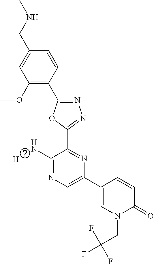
C1(OC)=C(C2=NN=C(C3=NC(C4=CN(CC(F)(F)F)C(=O)C=C4)=CN=C3N)O2)C=CC(CNC)=C1.[H]
